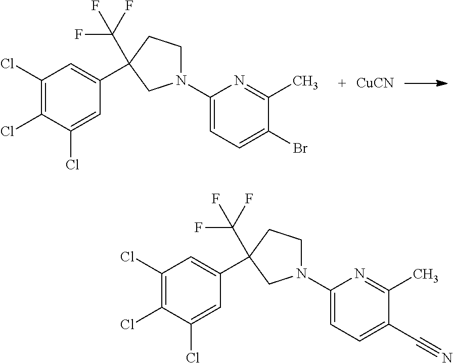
C1(Cl)=C(Cl)C(Cl)=CC(C2(C(F)(F)F)CCN(C3=CC=C(Br)C(C)=N3)C2)=C1.[CuCN].C1(Cl)=C(Cl)C(Cl)=CC(C2(C(F)(F)F)CCN(C3=CC=C(C#N)C(C)=N3)C2)=C1
